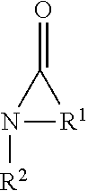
N1([R2])[R1]C1=O
